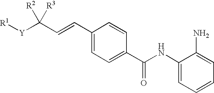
C1(C=CC([Y][R1])([R2])[R3])=CC=C(C(NC2=CC=CC=C2N)=O)C=C1
